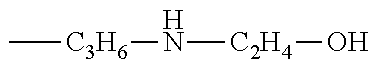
C[C3H6]N[C2H4]O
